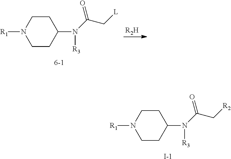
[R2H].N1([R1])CCC(N([R3])C(C[L])=O)CC1.N1([R1])CCC(N([R3])C(C[R2])=O)CC1.[I-]
